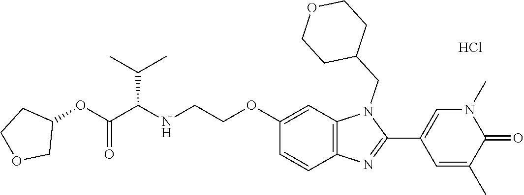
C1(OCCNC(C(OC2CCOC2)=O)C(C)C)=CC2=C(C=C1)N=C(C1=CN(C)C(=O)C(C)=C1)N2CC1CCOCC1.Cl
